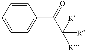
C1=C(C(C([R])([R])[R])=O)C=CC=C1
